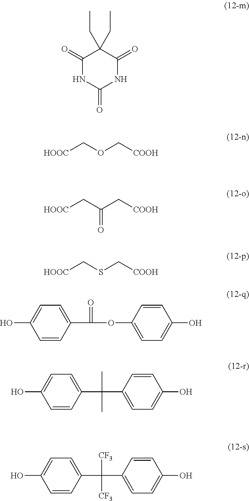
C1(=O)NC(=O)NC(=O)C1(CC)CC.[HOOC]COC[COOH].[HOOC]CC(C[COOH])=O.[HOOC]CSC[COOH].C1(C(OC2=CC=C(O)C=C2)=O)=CC=C(O)C=C1.C1(C(C2=CC=C(O)C=C2)(C)C)=CC=C(O)C=C1.C1(C(C2=CC=C(O)C=C2)([CF3])[CF3])=CC=C(O)C=C1
